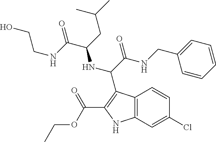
C(C(=O)NCC1=CC=CC=C1)(NC(C(=O)NCCO)CC(C)C)C1=C(C(=O)OCC)NC2=C1C=CC(Cl)=C2
